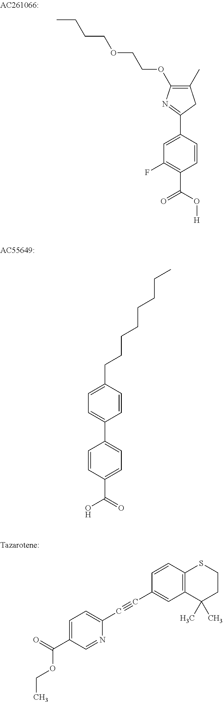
C1(C)=C(OCCOCCCC)N=C(C2=CC(F)=C(C(O[H])=O)C=C2)C1.C1=CC(C(=O)O)=CC=C1C1=CC=C(CCCCCCCC)C=C1.C12=C(C=CC(C#CC3=CC=C(C(=O)OCC)C=N3)=C1)SCCC2(C)C
